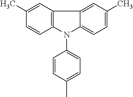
C1(C)=CC2=C(C=C1)N(C1=CC=C(C)C=C1)C1=CC=C(C)C=C21
